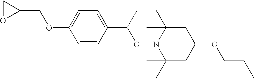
C1(C)(C)CC(OCCC)CC(C)(C)N1OC(C)C1=CC=C(OCC2CO2)C=C1
